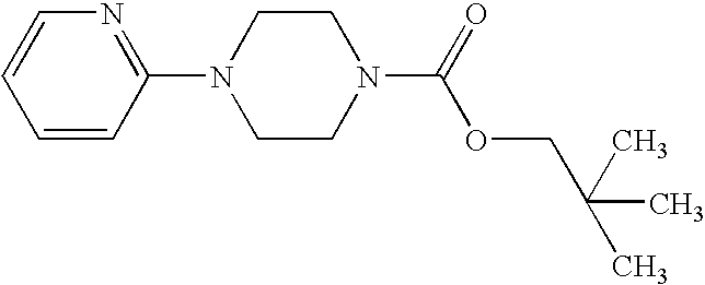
C1=CC(N2CCN(C(=O)OCC(C)(C)C)CC2)=NC=C1
